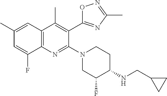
C1(C)=CC2=C(N=C(N3CCC(NCC4CC4)C(F)C3)C(C3=NC(C)=NO3)=C2C)C(F)=C1
